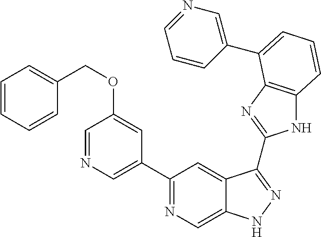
C1(C2=NC=C3C(=C2)C(C2=NC4=C(N2)C=CC=C4C2=CN=CC=C2)=NN3)=CN=CC(OCC2=CC=CC=C2)=C1
